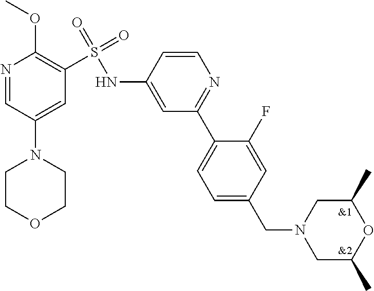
N1=CC(N2CCOCC2)=CC(S(NC2=CC(C3=CC=C(CN4CC(C)OC(C)C4)C=C3F)=NC=C2)(=O)=O)=C1OC
